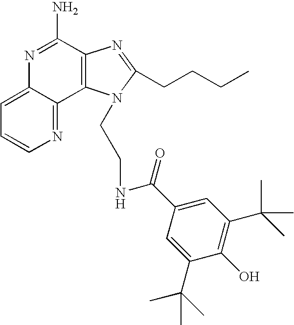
C12=CC=CN=C1C1=C(C(N)=N2)N=C(CCCC)N1CCNC(C1=CC(C(C)(C)C)=C(O)C(C(C)(C)C)=C1)=O
